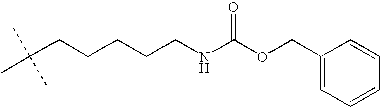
C(CCCCCNC(OCC1=CC=CC=C1)=O)(C)(C)C
